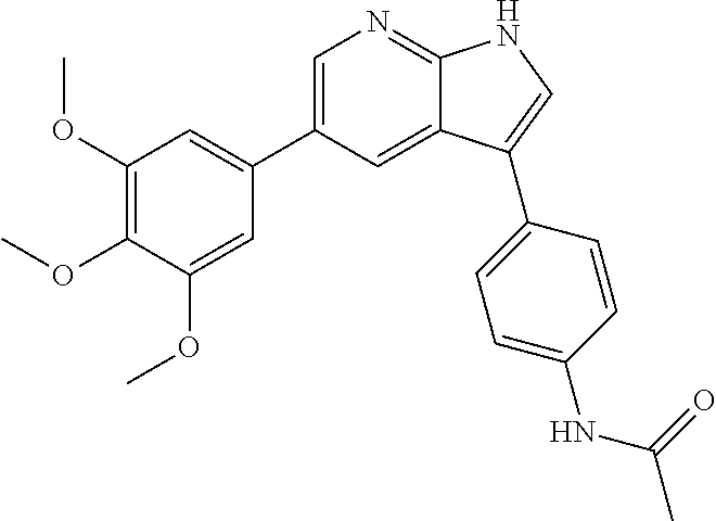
C1(OC)=C(OC)C(OC)=CC(C2=CN=C3C(=C2)C(C2=CC=C(NC(=O)C)C=C2)=CN3)=C1
